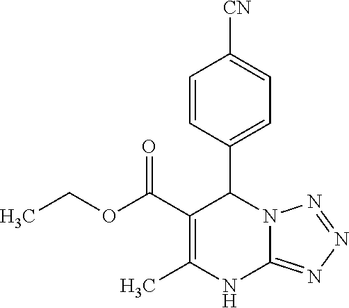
C1=CC(C2C(C(OCC)=O)=C(C)NC3=NN=NN32)=CC=C1[CN]
